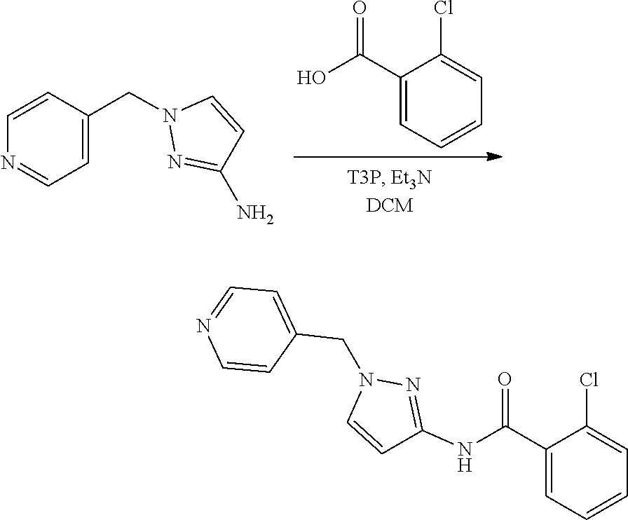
C1=C(C(O)=O)C(Cl)=CC=C1.N1(CC2=CC=NC=C2)N=C(N)C=C1.C1=NC=CC(CN2C=CC(NC(C3=CC=CC=C3Cl)=O)=N2)=C1
